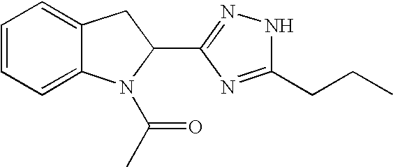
C12=CC=CC=C1CC(C1=NNC(CCC)=N1)N2C(C)=O
